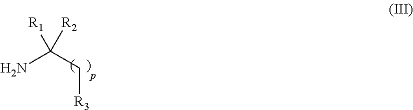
NC(C[R3])([R1])[R2]
